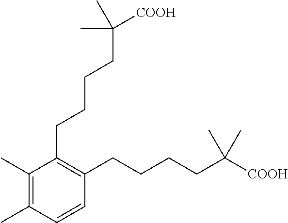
C1(C)=C(C)C=CC(CCCCC([COOH])(C)C)=C1CCCCC(C)([COOH])C
